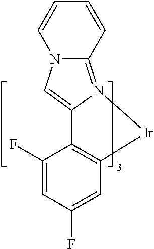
C1=C(F)C2=C(C=C1F)[Ir]N1=C3N(C=C21)C=CC=C3
